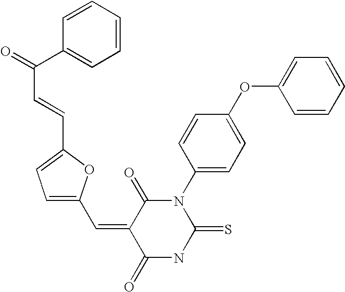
C1=CC(C(=O)C=CC2=CC=C(C=C3C(=O)NC(=S)N(C4=CC=C(OC5=CC=CC=C5)C=C4)C3=O)O2)=CC=C1
